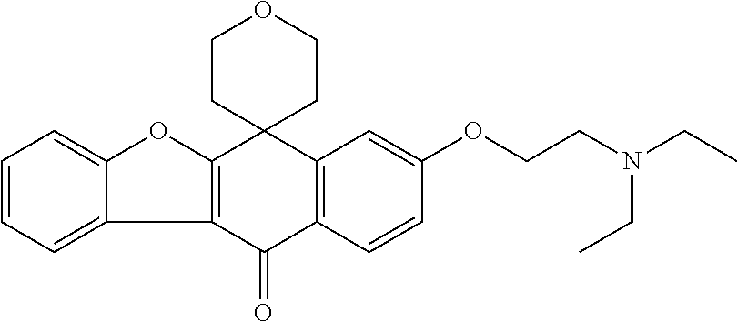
C1=CC=C2C(=C1)OC1=C2C(=O)C2=C(C13CCOCC3)C=C(OCCN(CC)CC)C=C2
